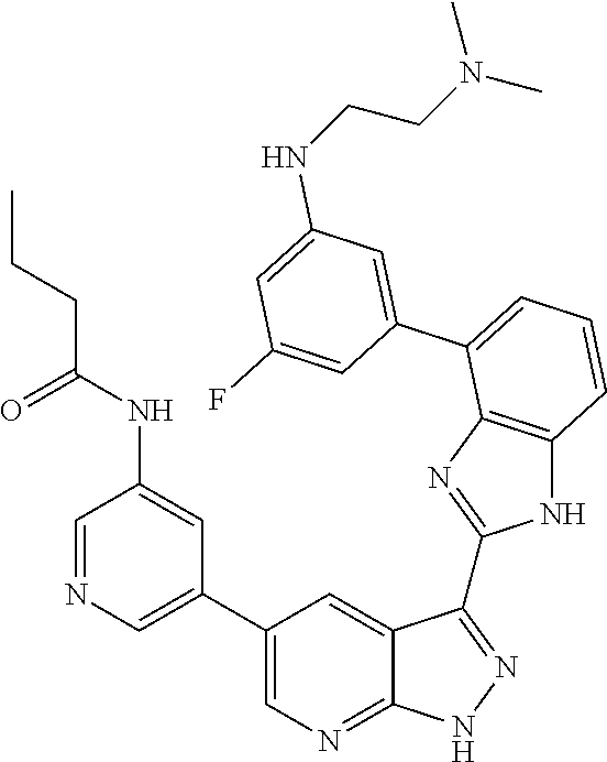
C1=C(C2=CC=CC3=C2N=C(C2=NNC4=NC=C(C5=CN=CC(NC(CCC)=O)=C5)C=C42)N3)C=C(F)C=C1NCCN(C)C
